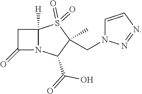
C1C2([H])N(C1=O)C(C(=O)O)C(CN1C=CN=N1)(C)S2(=O)=O
